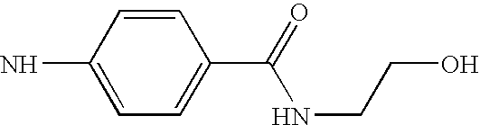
C1=CC(N)=CC=C1C(=O)NCCO
